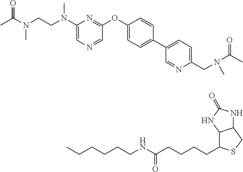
CCCCCCNC(CCCCC1C2C(CS1)NC(=O)N2)=O.C1(N(CCN(C)C(=O)C)C)=CN=CC(OC2=CC=C(C3=CC=C(CN(C(C)=O)C)N=C3)C=C2)=N1
